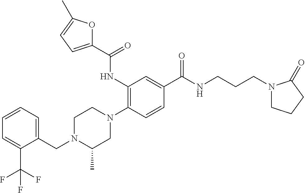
C(N1C(C)CN(C2=C(NC(C3=CC=C(C)O3)=O)C=C(C(NCCCN3CCCC3=O)=O)C=C2)CC1)C1=CC=CC=C1C(F)(F)F
